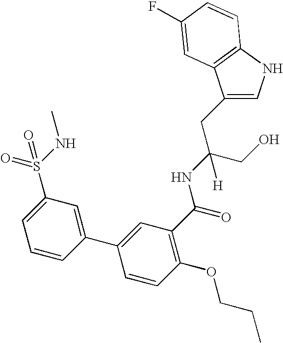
C1=C(CC(CO)(NC(C2=C(OCCC)C=CC(C3=CC(S(NC)(=O)=O)=CC=C3)=C2)=O)[H])C2=C(N1)C=CC(F)=C2
